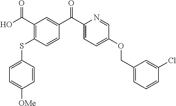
C1=C(SC2=C(C(O)=O)C=C(C(C3=CC=C(OCC4=CC=CC(Cl)=C4)C=N3)=O)C=C2)C=CC([OMe])=C1
